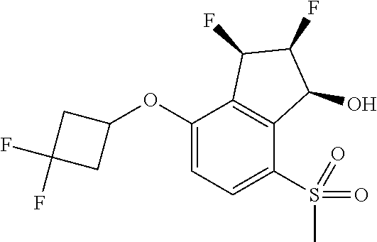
O(C1=CC=C(S(=O)(=O)C)C2=C1C(F)C(F)C2O)C1CC(F)(F)C1
